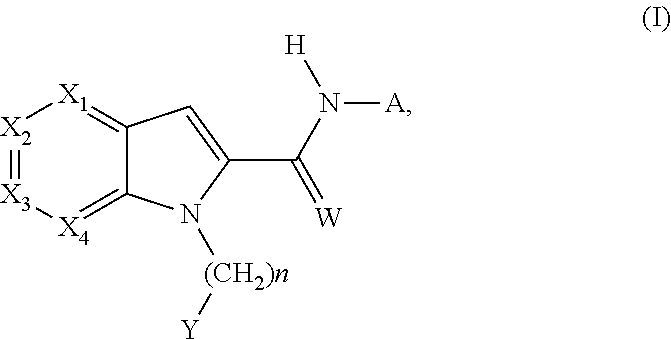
[X2]1=[X3][X4]=C2C(=[X1]1)C=C(C(N([H])[A])=[W])N2[(CH2)n][Y]
